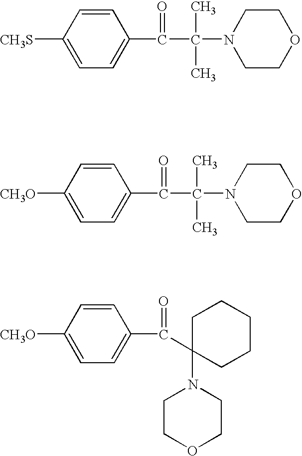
C1=CC([CH3S])=CC=C1C(C(N1CCOCC1)(C)C)=O.C1=CC([CH3O])=CC=C1C(C(N1CCOCC1)(C)C)=O.C1=CC([CH3O])=CC=C1C(C1(N2CCOCC2)CCCCC1)=O
